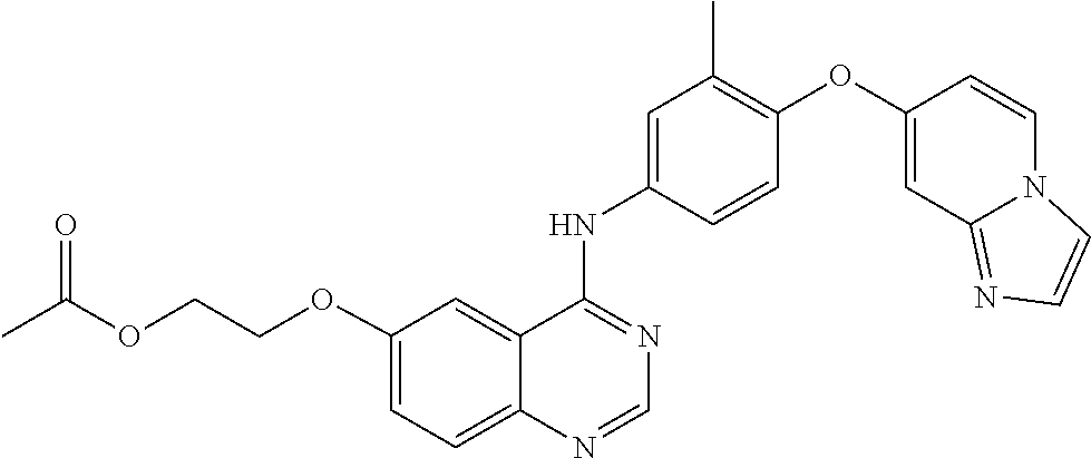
C1=CC(NC2=NC=NC3=CC=C(OCCOC(C)=O)C=C23)=CC(C)=C1OC1=CC2=NC=CN2C=C1
